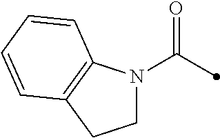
C(=O)(C)N1CCC2=C1C=CC=C2
